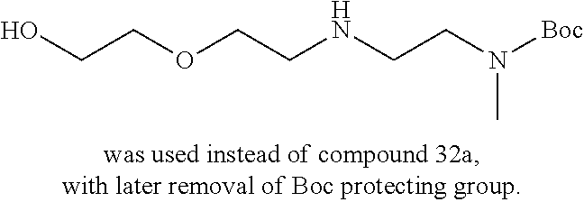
OCCOCCNCCN([Boc])C
